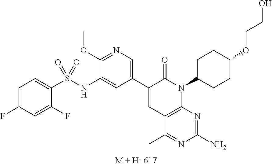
C1(C2=CN=C(OC)C(NS(=O)(=O)C3=CC=C(F)C=C3F)=C2)=CC2=C(N(C3CCC(OCCO)CC3)C1=O)N=C(N)N=C2C
